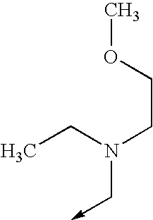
CCN(C->C)CCOC
